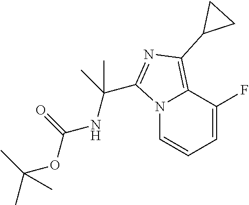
N12C=CC=C(F)C1=C(C1CC1)N=C2C(C)(C)NC(=O)OC(C)(C)C
